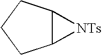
C12C(CCC1)[NTs]2
